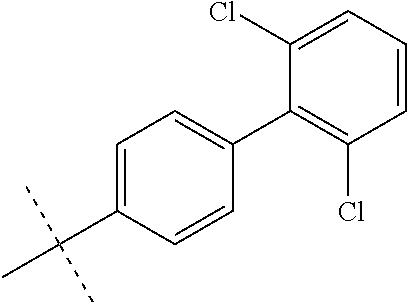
C1(C2=C(Cl)C=CC=C2Cl)=CC=C(C(C)(C)C)C=C1
